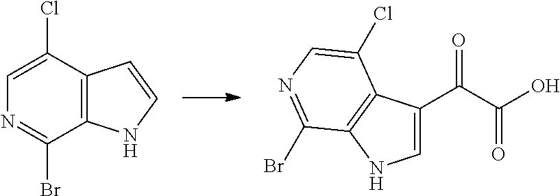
C1(Br)=NC=C(Cl)C2=C1NC=C2.C1=C(C(C(O)=O)=O)C2=C(N1)C(Br)=NC=C2Cl
